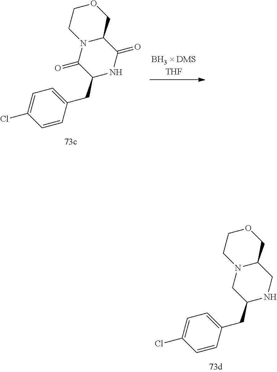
C1=CC(CC2NCC3N(C2)CCOC3)=CC=C1Cl.C1=CC(CC2NC(=O)C3N(C2=O)CCOC3)=CC=C1Cl
